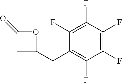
C1C(=O)OC1CC1=C(F)C(F)=C(F)C(F)=C1F
